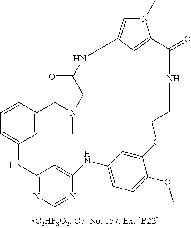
C12=NC=NC(=C1)NC1=CC=C(OC)C(=C1)OCCNC(=O)C1=CC(=CN1C)NC(=O)CN(C)CC1=CC(=CC=C1)N2
